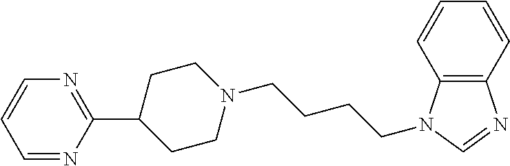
C1(C2=NC=CC=N2)CCN(CCCCN2C3=C(N=C2)C=CC=C3)CC1
